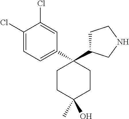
C1C(C2(C3=CC=C(Cl)C(Cl)=C3)CCC(O)(C)CC2)CNC1
